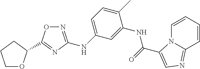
C1=CC=CC2=NC=C(C(=O)NC3=CC(NC4=NOC(C5OCCC5)=N4)=CC=C3C)N12
